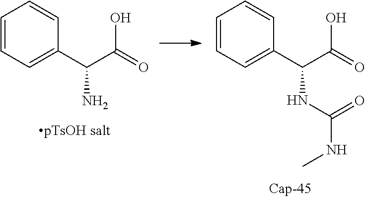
C1=CC=C(C(C(=O)O)NC(=O)NC)C=C1.C1=CC=C(C(C(=O)O)N)C=C1
